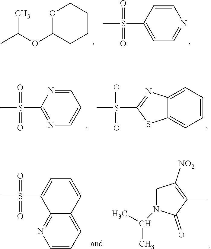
CC(OC1CCCCO1)C.CS(=O)(=O)C1=CC=NC=C1.CS(=O)(=O)C1=NC=CC=N1.CS(=O)(=O)C1=NC2=CC=CC=C2S1.CS(=O)(=O)C1=CC=CC2=CC=CN=C12.C1C([NO2])=C(C)C(=O)N1C(C)C
